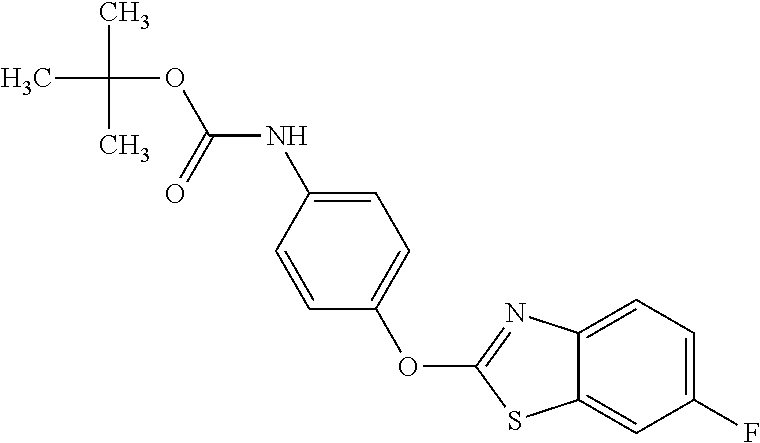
C1=C(NC(OC(C)(C)C)=O)C=CC(OC2=NC3=CC=C(F)C=C3S2)=C1
